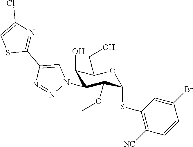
C1(O)C(N2C=C(C3=NC(Cl)=CS3)N=N2)C(OC)C(SC2=C([NC])C=CC(Br)=C2)OC1CO
